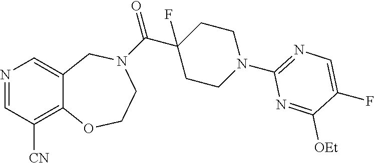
N1=CC([CN])=C2C(=C1)CN(C(C1(F)CCN(C3=NC=C(F)C([OEt])=N3)CC1)=O)CCO2
